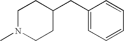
C1N(C)CCC(CC2=CC=CC=C2)C1
